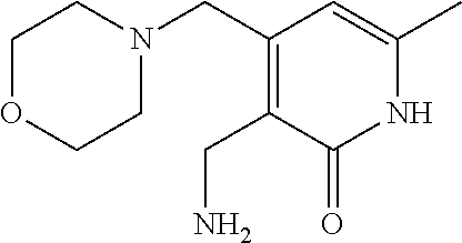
C1OCCN(CC2=C(CN)C(=O)NC(C)=C2)C1
